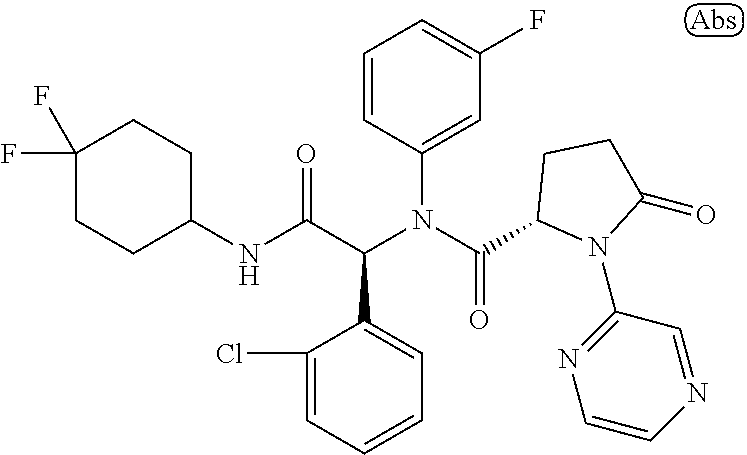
C1=CC=C(Cl)C(C(C(NC2CCC(F)(F)CC2)=O)N(C(=O)C2N(C3=NC=CN=C3)C(=O)CC2)C2=CC(F)=CC=C2)=C1
